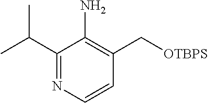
C1(C(C)C)=NC=CC(C[OTBPS])=C1N
